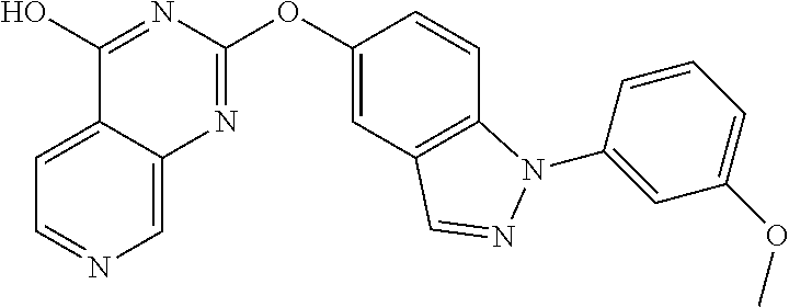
C1=C2C(=CN=C1)N=C(OC1=CC3=C(C=C1)N(C1=CC(OC)=CC=C1)N=C3)N=C2O
